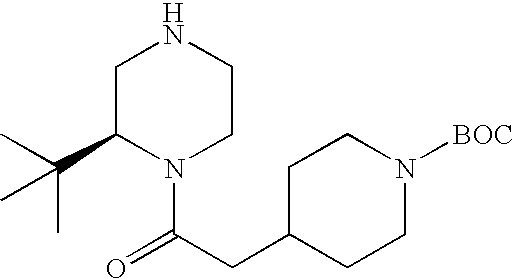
N1CC(C(C)(C)C)N(C(CC2CCN([BOC])CC2)=O)CC1
